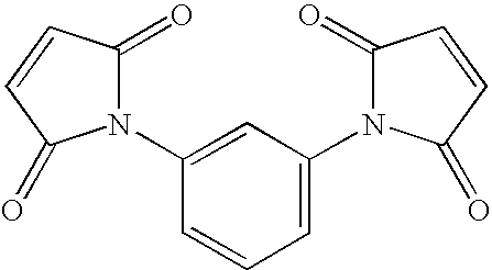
C1=C(N2C(=O)C=CC2=O)C=C(N2C(=O)C=CC2=O)C=C1
